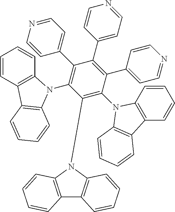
C1=CC2=C(C=C1)N(C1=C(C3=CC=NC=C3)C(C3=CC=NC=C3)=C(C3=CC=NC=C3)C(N3C4=C(C=CC=C4)C4=C3C=CC=C4)=C1N1C3=C(C4=C1C=CC=C4)C=CC=C3)C1=C2C=CC=C1
